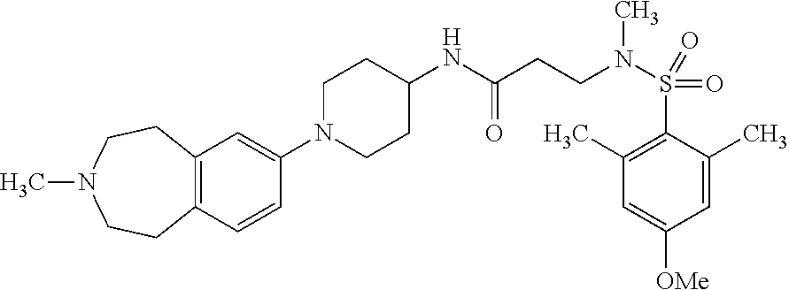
C1=C(C)C(S(=O)(=O)N(CCC(NC2CCN(C3=CC4=C(C=C3)CCN(C)CC4)CC2)=O)C)=C(C)C=C1[OMe]
